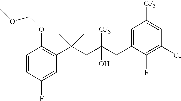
C1(F)=CC(C(CC(CC2=CC([CF3])=CC(Cl)=C2F)(O)[CF3])(C)C)=C(OCOC)C=C1
